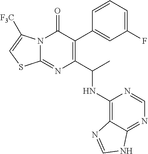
C1(C(C)NC2=C3C(=NC=N2)NC=N3)=C(C2=CC(F)=CC=C2)C(=O)N2C(=N1)SC=C2[F3C]
